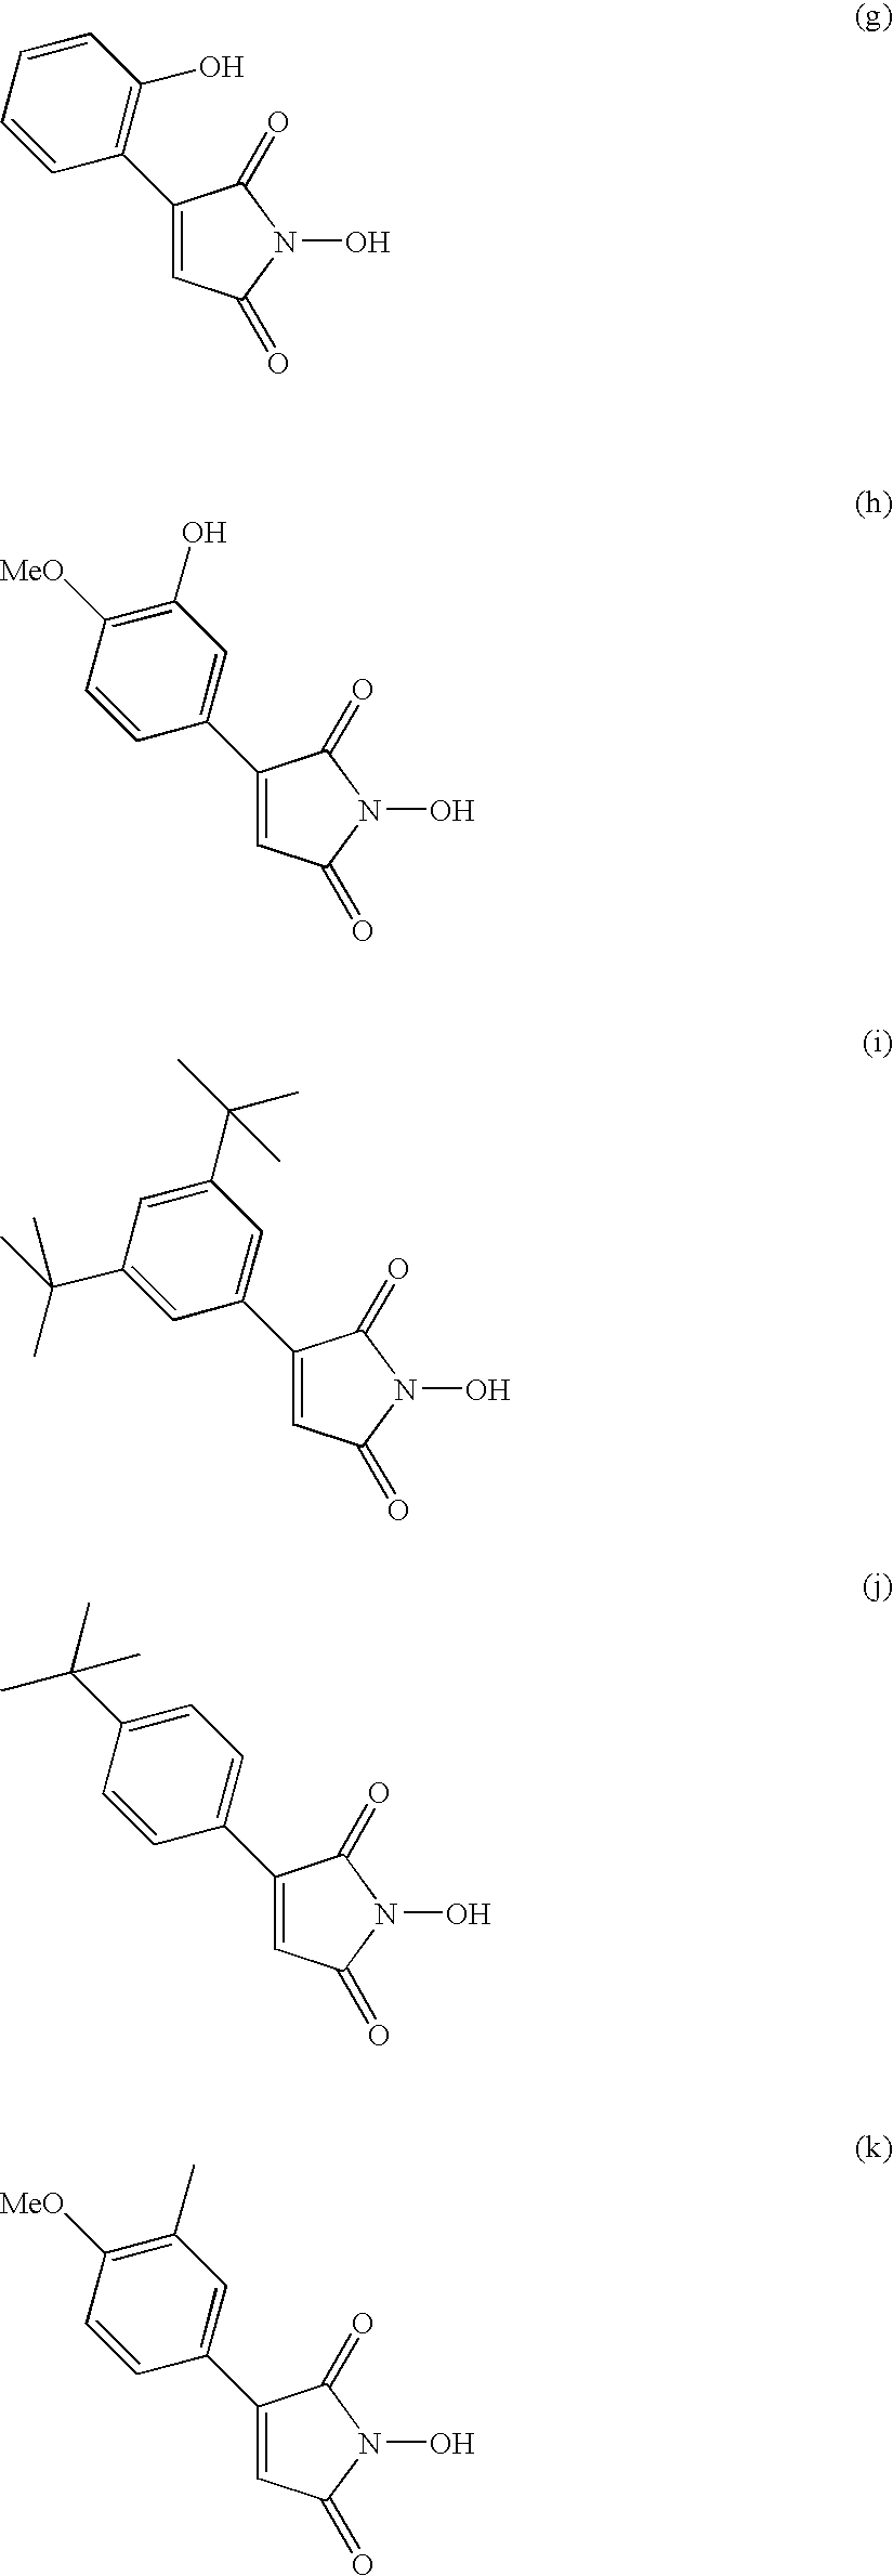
C1(C2=C(O)C=CC=C2)=CC(=O)N(O)C1=O.C1(C2=CC(O)=C([MeO])C=C2)=CC(=O)N(O)C1=O.C1(C2=CC(C(C)(C)C)=CC(C(C)(C)C)=C2)=CC(=O)N(O)C1=O.C1(C2=CC=C(C(C)(C)C)C=C2)=CC(=O)N(O)C1=O.C1(C2=CC(C)=C([MeO])C=C2)=CC(=O)N(O)C1=O
